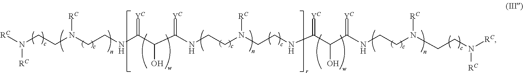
[RC]N([RC])CCN(CCNC(C(C(NCCN(CCNC(C(C(NCCN(CCN([RC])[RC])[RC])=[YC])O)=[YC])[RC])=[YC])O)=[YC])[RC]
